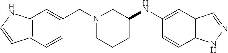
C12=C(C=CC(CN3CCCC(NC4=CC5=C(C=C4)NN=C5)C3)=C1)C=CN2
